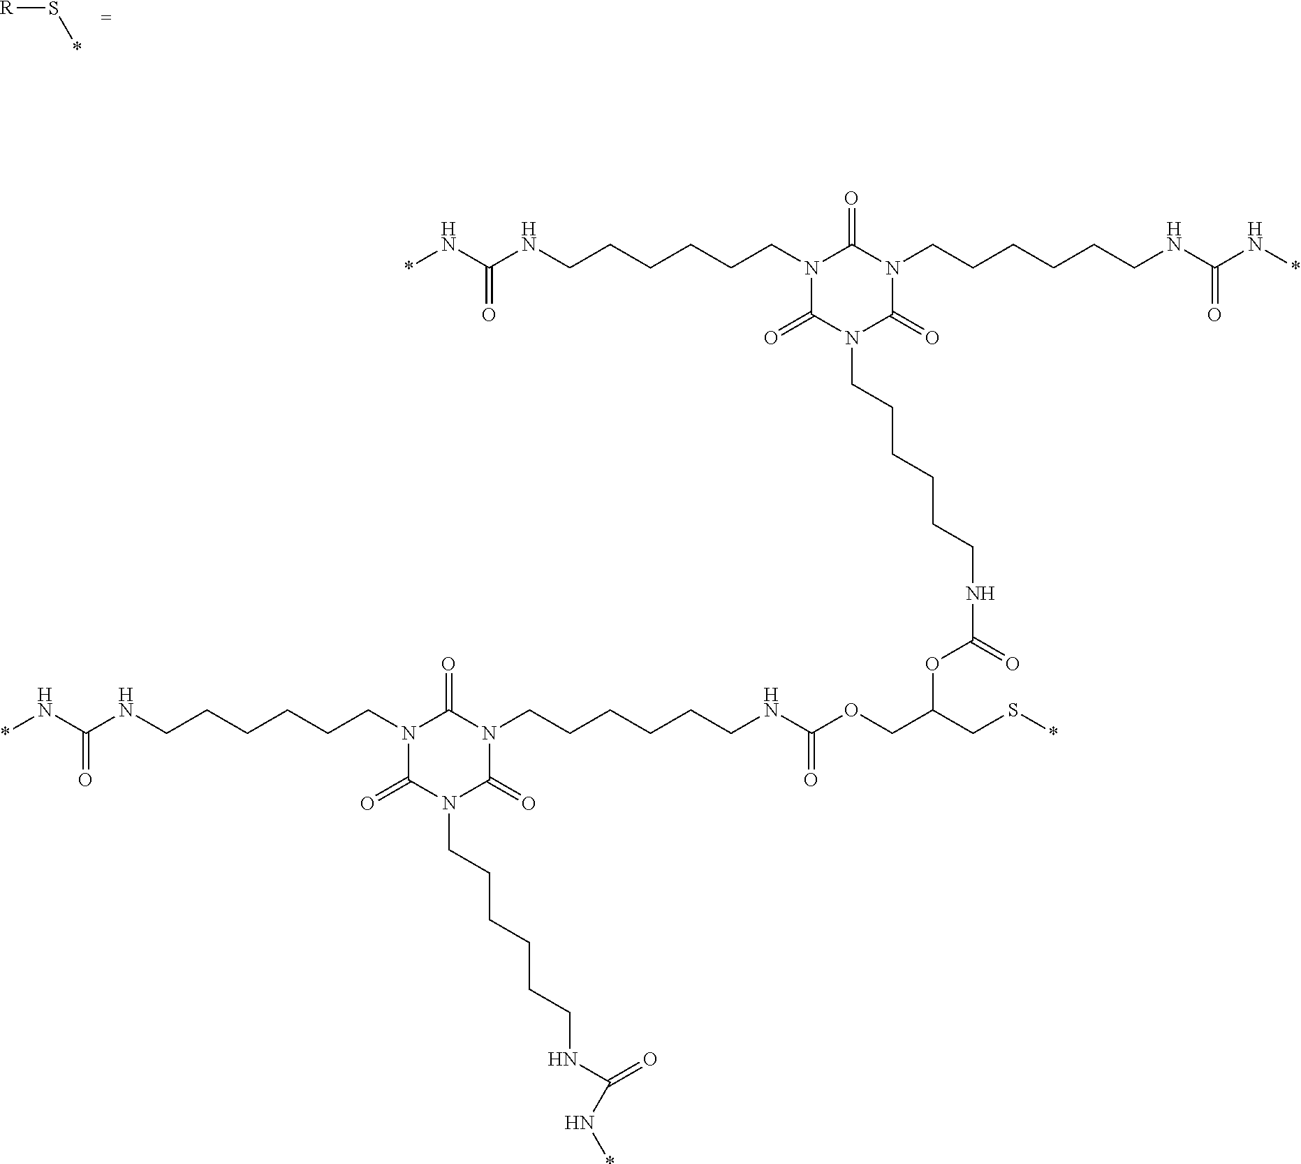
[R]S*.N1(CCCCCCNC(N*)=O)C(=O)N(CCCCCCNC(N*)=O)C(=O)N(CCCCCCNC(OCC(CS*)OC(NCCCCCCN2C(=O)N(CCCCCCNC(N*)=O)C(=O)N(CCCCCCNC(N*)=O)C2=O)=O)=O)C1=O
